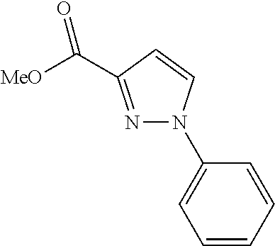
N1=C(C([MeO])=O)C=CN1C1=CC=CC=C1
